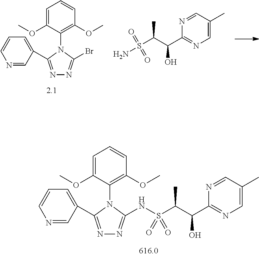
N1=C(C2=CC=CN=C2)N(C2=C(OC)C=CC=C2OC)C(NS(C(C(C2=NC=C(C)C=N2)O)C)(=O)=O)=N1.N1=C(C2=CC=CN=C2)N(C2=C(OC)C=CC=C2OC)C(Br)=N1.NS(C(C(C1=NC=C(C)C=N1)O)C)(=O)=O
